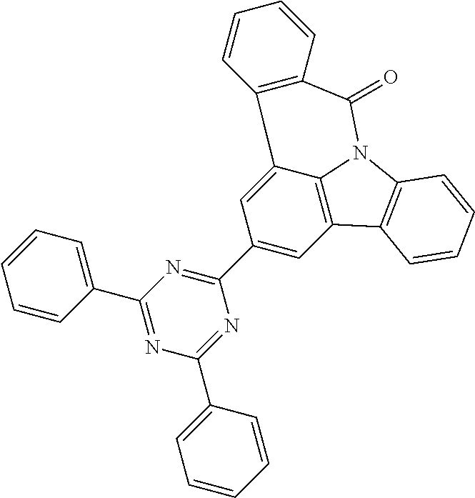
C1(C2=NC(C3=CC=CC=C3)=NC(C3=CC=CC=C3)=N2)=CC2=C3C(=C1)C1=C(C(=O)N3C3=C2C=CC=C3)C=CC=C1
